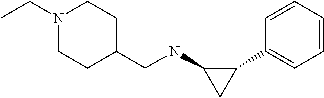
N1(CC)CCC(CNC2CC2C2=CC=CC=C2)CC1
